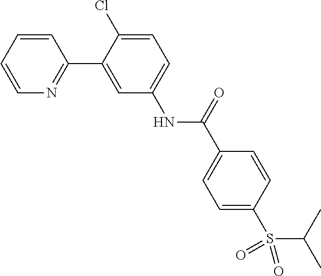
C1=CC=CN=C1C1=CC(NC(C2=CC=C(S(=O)(=O)C(C)C)C=C2)=O)=CC=C1Cl
